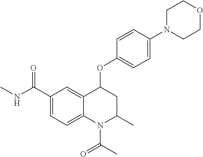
C1=C2C(=CC=C1C(NC)=O)N(C(C)=O)C(C)CC2OC1=CC=C(N2CCOCC2)C=C1
